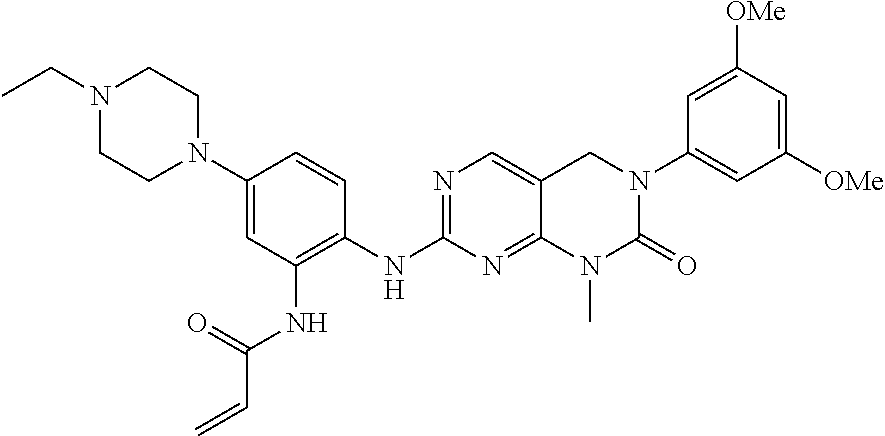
N1=C(NC2=C(NC(C=C)=O)C=C(N3CCN(CC)CC3)C=C2)N=C2N(C)C(=O)N(C3=CC([OMe])=CC([OMe])=C3)CC2=C1
